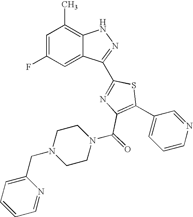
C1=C(F)C=C2C(=C1C)NN=C2C1=NC(C(N2CCN(CC3=CC=CC=N3)CC2)=O)=C(C2=CC=CN=C2)S1
